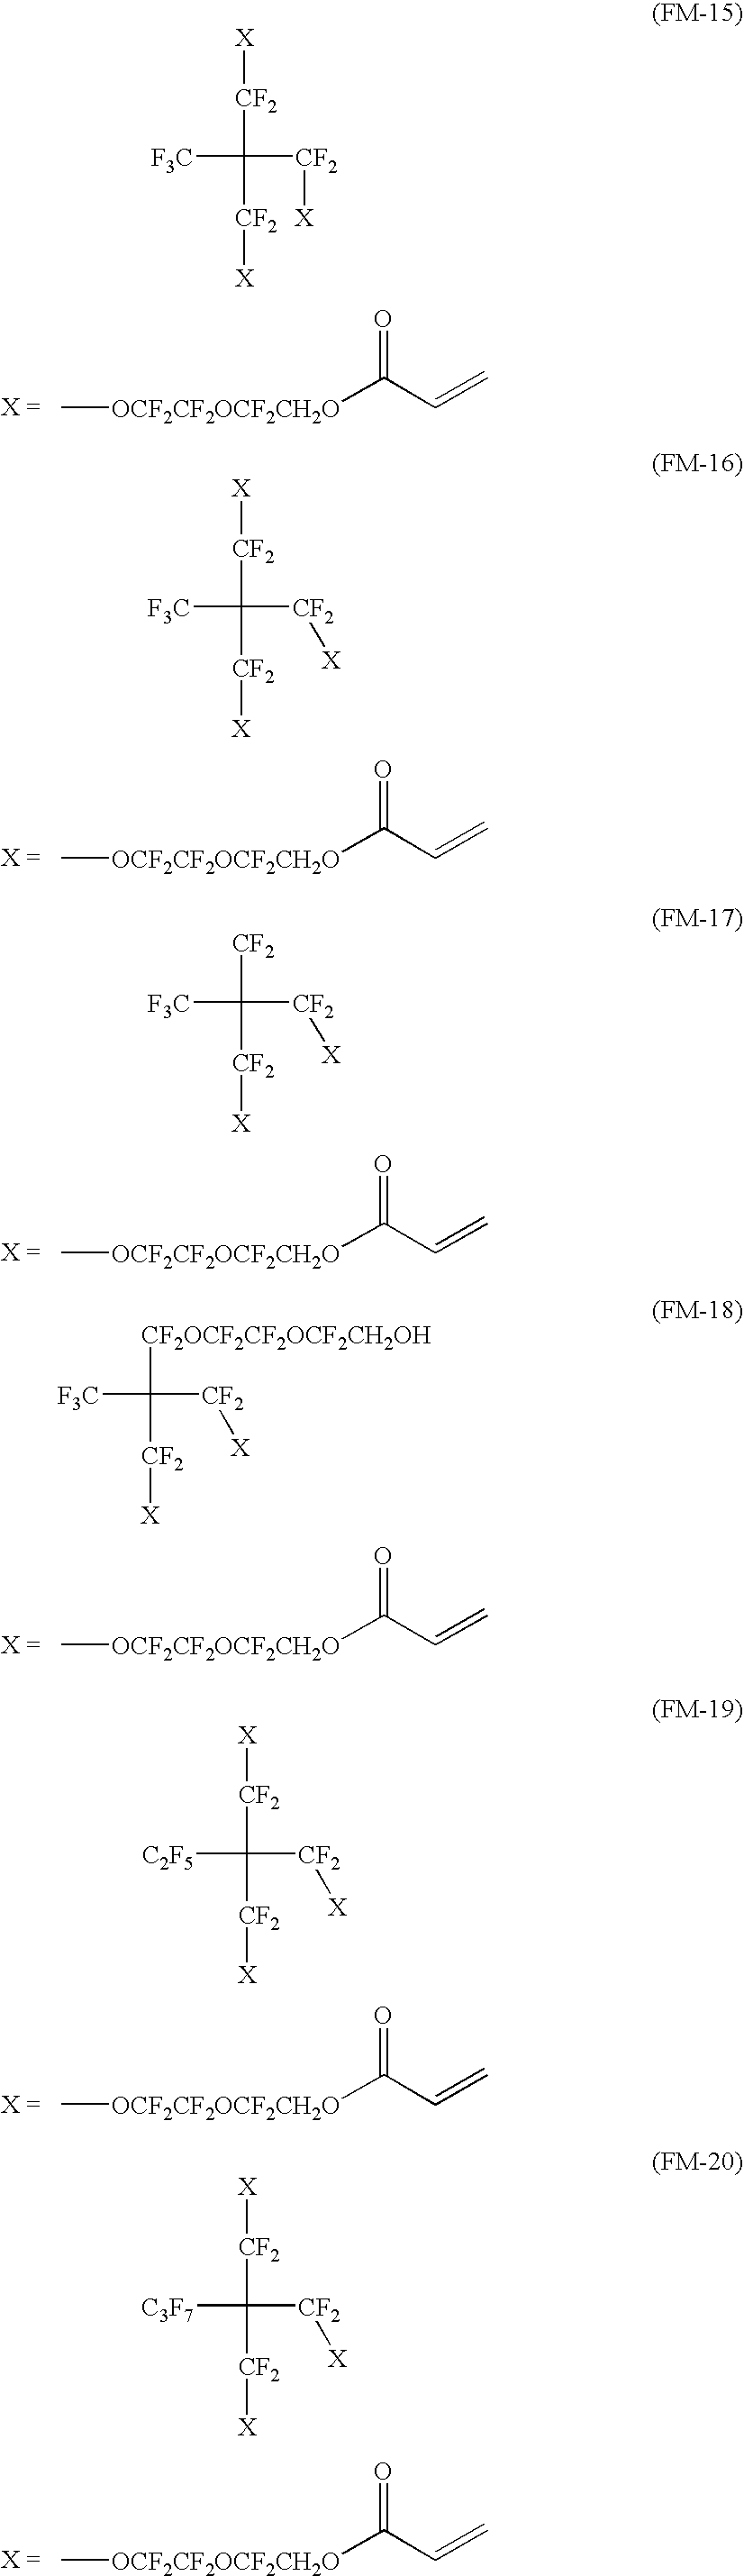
C[OCF2CF2OCF2CH2O]C(C=C)=O.[X][CF2]C([F3C])([CF2][X])[CF2][X].C[OCF2CF2OCF2CH2O]C(C=C)=O.[X][CF2]C([F3C])([CF2][X])[CF2][X].C[OCF2CF2OCF2CH2O]C(C=C)=O.[CF2]C([F3C])([CF2][X])[CF2][X].C[OCF2CF2OCF2CH2O]C(C=C)=O.[CF2OCF2CF2OCF2CH2OH]C([F3C])([CF2][X])[CF2][X].C[OCF2CF2OCF2CH2O]C(C=C)=O.[CF2](C([C2F5])([CF2][X])[CF2][X])[X].C[OCF2CF2OCF2CH2O]C(C=C)=O.[CF2](C([C3F7])([CF2][X])[CF2][X])[X]
